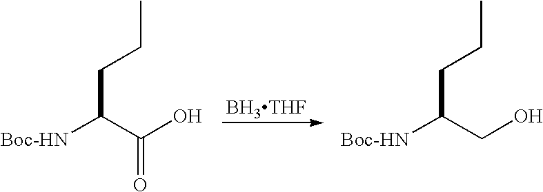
[Boc-HN]C(C(O)=O)CCC.[BH3THF].[Boc-HN]C(CO)CCC
